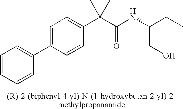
C1=CC=CC(C2=CC=C(C(C(NC(CC)CO)=O)(C)C)C=C2)=C1
